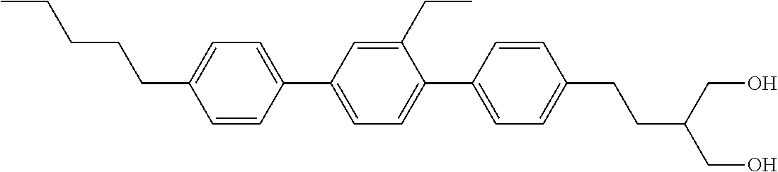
C1=CC(C2=CC=C(C3=CC=C(CCC(CO)CO)C=C3)C(CC)=C2)=CC=C1CCCCC
